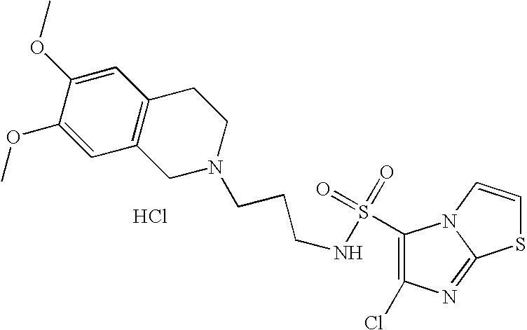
Cl.C1=C(OC)C(OC)=CC2=C1CCN(CCCNS(=O)(=O)C1=C(Cl)N=C3N1C=CS3)C2
